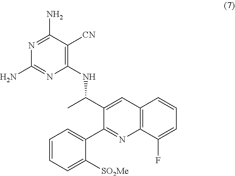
C1(NC(C2=CC3=C(N=C2C2=CC=CC=C2[SO2Me])C(F)=CC=C3)C)=C([CN])C(N)=NC(N)=N1
